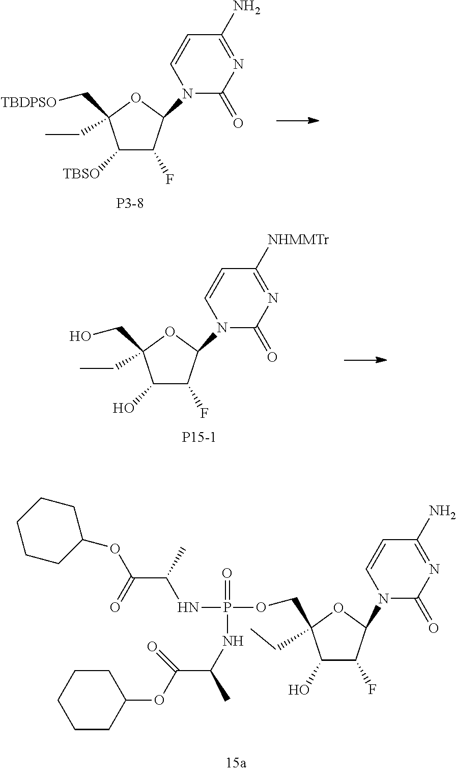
N1(C2C(F)C([TBSO])C(C[TBDPSO])(CC)O2)C(=O)N=C(N)C=C1.[P3-8].N1(C2C(F)C(O)C(CO)(CC)O2)C(=O)N=C([NHMMTr])C=C1.[P15-1].C(C1(COP(=O)(NC(C(OC2CCCCC2)=O)C)NC(C(OC2CCCCC2)=O)C)C(O)C(F)C(N2C(=O)N=C(N)C=C2)O1)C
